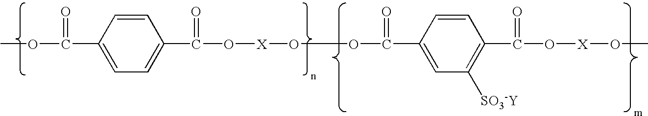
COC(=O)C1=CC=C(C(=O)O[X]OOC(=O)C2=CC([SO3-Y])=C(C(=O)O[X]OC)C=C2)C=C1
